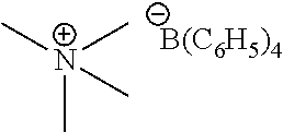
C[N+](C)(C)C.[B(C6H5)4]
